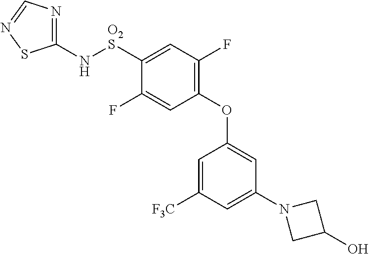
C1(N[O2S]C2=CC(F)=C(OC3=CC(N4CC(O)C4)=CC([F3C])=C3)C=C2F)=NC=NS1
